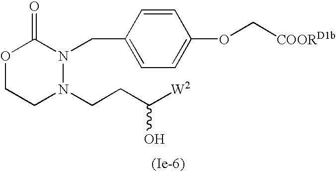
O1CCN(CCC([W2])O)N(CC2=CC=C(OC[COORD1b])C=C2)C1=O
